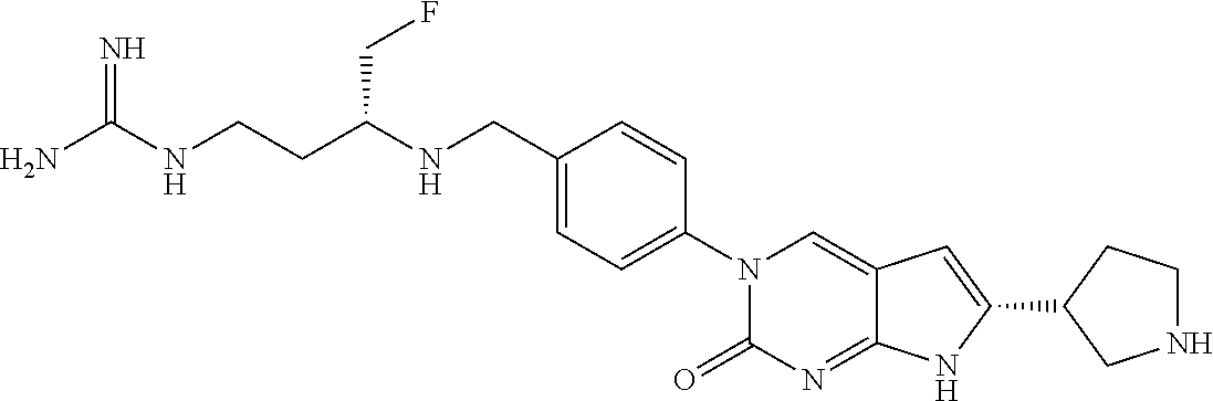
C(C1=CC=C(N2C(=O)N=C3C(=C2)C=C(C2CNCC2)N3)C=C1)NC(CCNC(N)=N)CF
